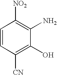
C1=CC([CN])=C(O)C(N)=C1[NO2]
